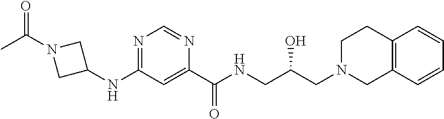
C12=C(C=CC=C1)CN(CC(CNC(C1=CC(NC3CN(C(=O)C)C3)=NC=N1)=O)O)CC2
